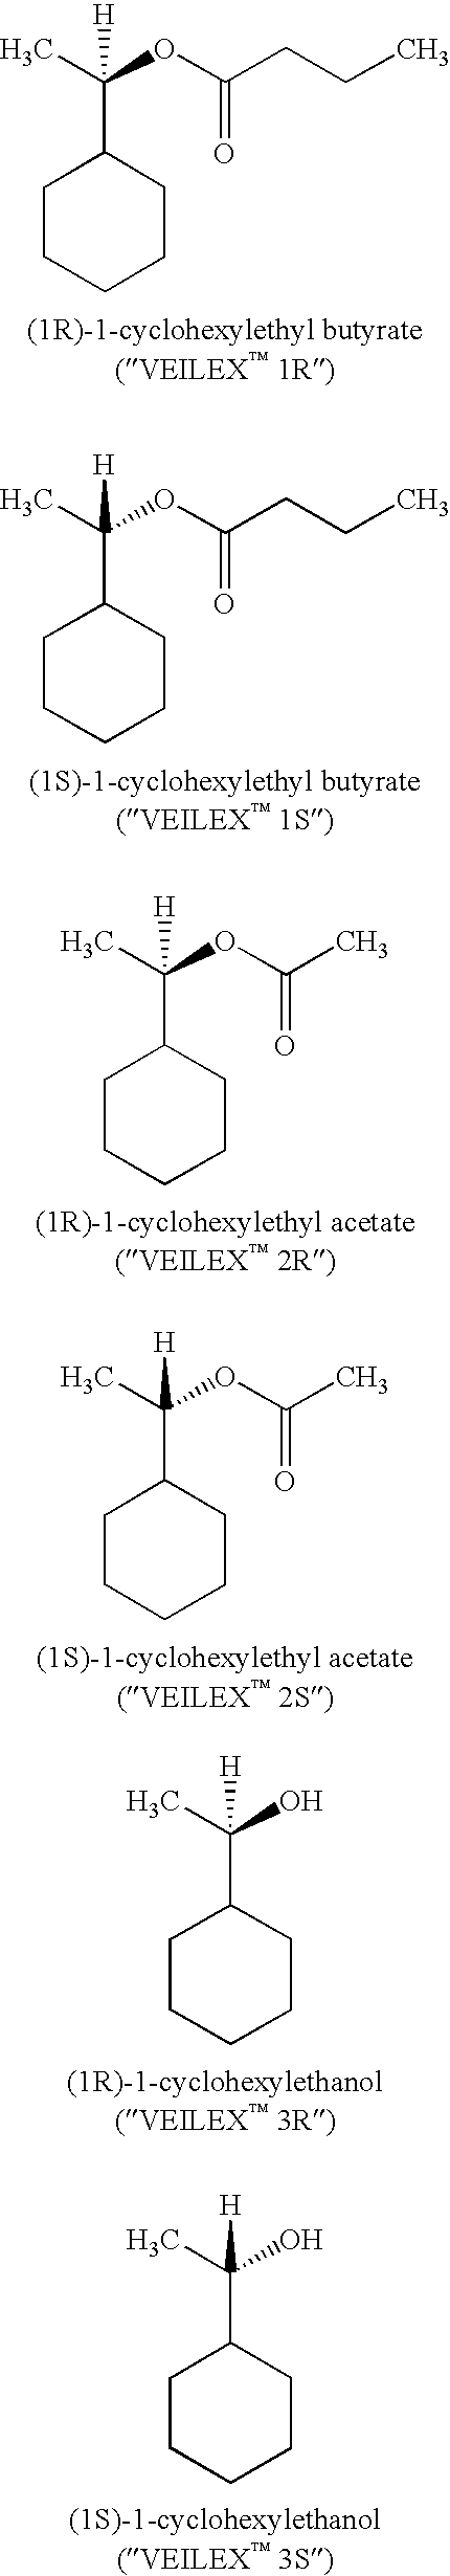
C1CCCCC1C(C)(OC(CCC)=O)[H].C1CCCCC1C(C)(OC(CCC)=O)[H].C1CCCCC1C(C)(OC(C)=O)[H].C1CCCCC1C(C)(OC(C)=O)[H].C1CCCCC1C(C)(O)[H].C1CCCCC1C(C)(O)[H]
